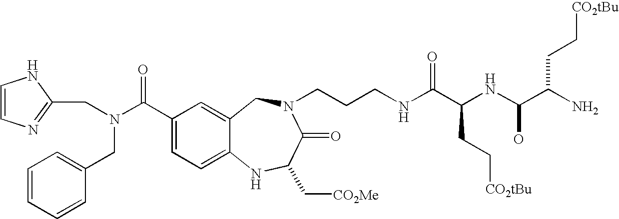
C1=CN=C(CN(CC2=CC=CC=C2)C(=O)C2=CC=C3C(=C2)CN(CCCNC(C(NC(C(N)CC[CO2tBu])O)CC[CO2tBu])=O)C(=O)C(C[CO2Me])N3)N1
